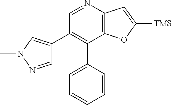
C12=C(N=CC(C3=CN(C)N=C3)=C1C1=CC=CC=C1)C=C([TMS])O2
